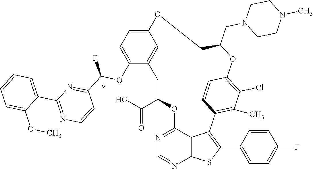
C1C(C(O)=O)OC2=NC=NC3=C2C(=C(C2=CC=C(F)C=C2)S3)C2=C(C)C(Cl)=C(C=C2)OC(CN2CCN(C)CC2)COC2=CC=C(OC(C3=NC(C4=CC=CC=C4OC)=NC=C3)F)C1=C2
